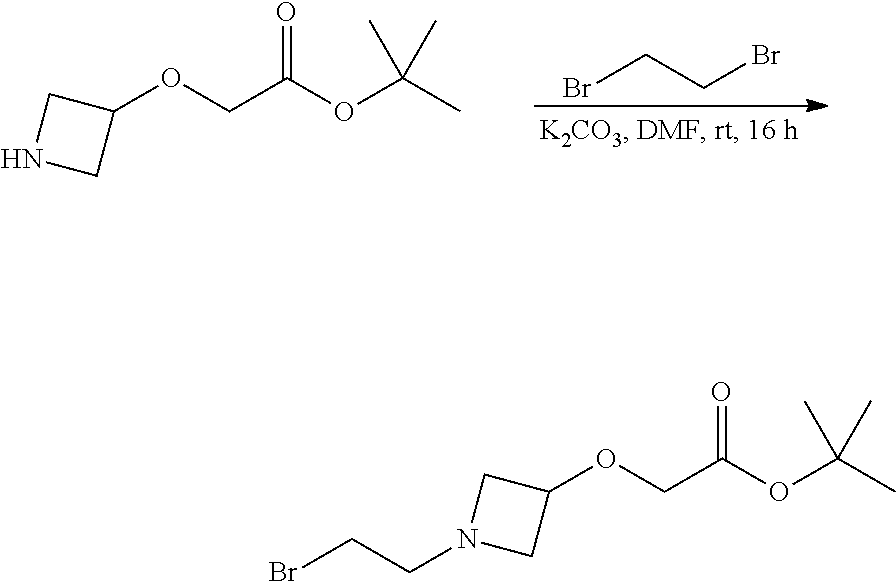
BrCCBr.C1NCC1OCC(OC(C)(C)C)=O.C1N(CCBr)CC1OCC(OC(C)(C)C)=O
